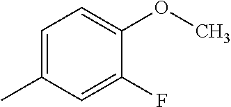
C1=C(C)C=C(F)C(OC)=C1
